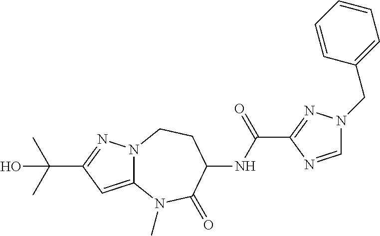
N12C(=CC(C(C)(C)O)=N1)N(C)C(=O)C(NC(C1=NN(CC3=CC=CC=C3)C=N1)=O)CC2
